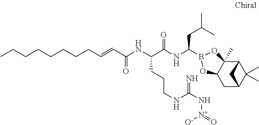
C12C3(C)C(CC(C1(C)C)C2)OB(C(NC(C(NC(C=CCCCCCCCC)=O)CCCNC(N[N+]([O-])=O)=N)=O)CC(C)C)O3
